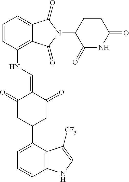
C1(NC=C2C(=O)CC(C3=CC=CC4=C3C([CF3])=CN4)CC2=O)=C2C(=CC=C1)C(=O)N(C1C(=O)NC(=O)CC1)C2=O
